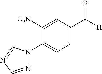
N1(C2=CC=C(C([H])=O)C=C2[O2N])N=CN=C1
